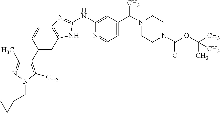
C1(C2=CC3=C(C=C2)N=C(NC2=CC(C(C)N4CCN(C(=O)OC(C)(C)C)CC4)=CC=N2)N3)=C(C)N(CC2CC2)N=C1C
